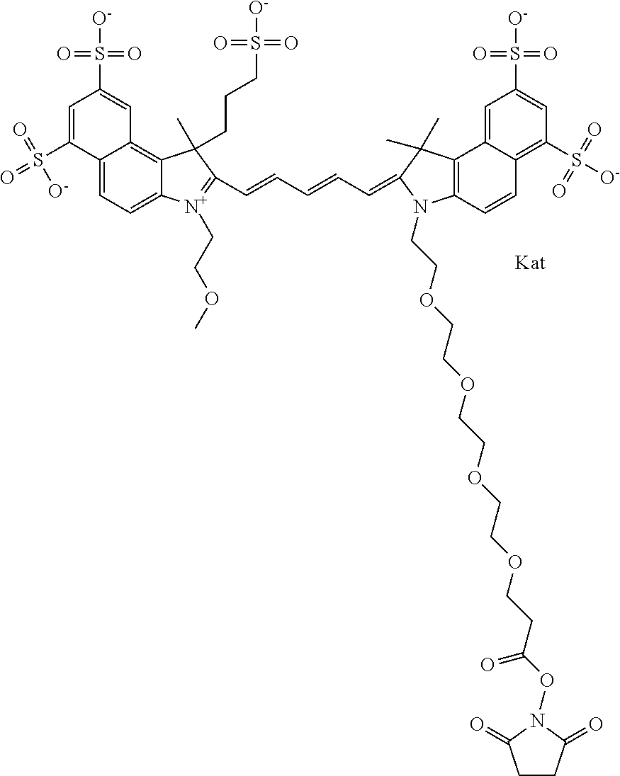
C12=CC=C3C(=C1C=C(S(=O)(=O)[O-])C=C2S(=O)(=O)[O-])C(CCCS(=O)(=O)[O-])(C)C(C=CC=CC=C1C(C)(C)C2=C(C=CC4=C(S([O-])(=O)=O)C=C(S(=O)(=O)[O-])C=C24)N1CCOCCOCCOCCOCCC(ON1C(=O)CCC1=O)=O)=[N+]3CCOC
